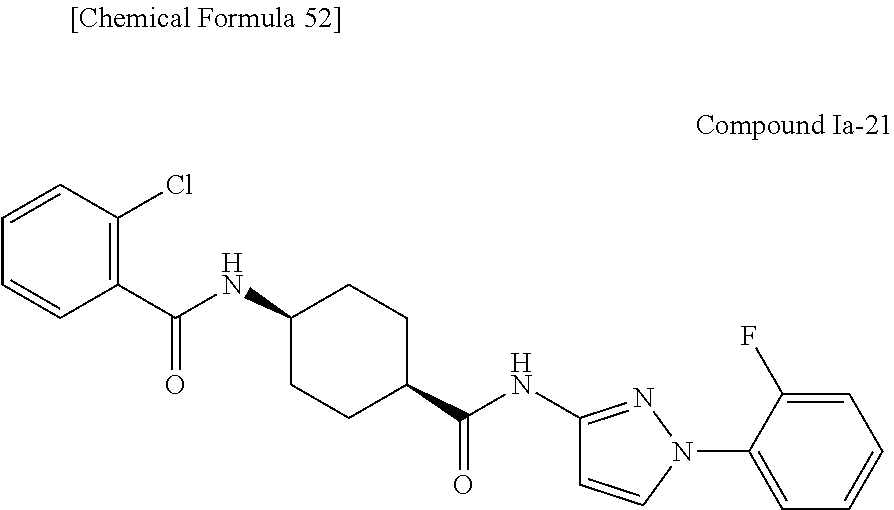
C1=CC(Cl)=C(C(NC2CCC(C(NC3=NN(C4=CC=CC=C4F)C=C3)=O)CC2)=O)C=C1
